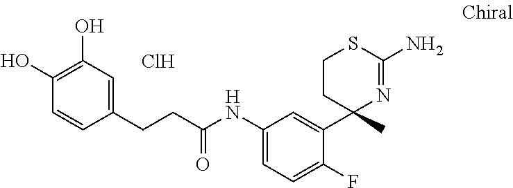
C1CC(C)(C2=CC(NC(CCC3=CC(O)=C(O)C=C3)=O)=CC=C2F)N=C(N)S1.Cl
